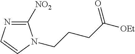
C1([NO2])=NC=CN1CCCC([OEt])=O
